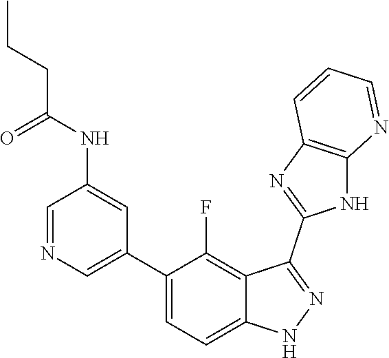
C1=NC=C(C2=CC=C3C(=C2F)C(C2=NC4=C(N2)N=CC=C4)=NN3)C=C1NC(CCC)=O
